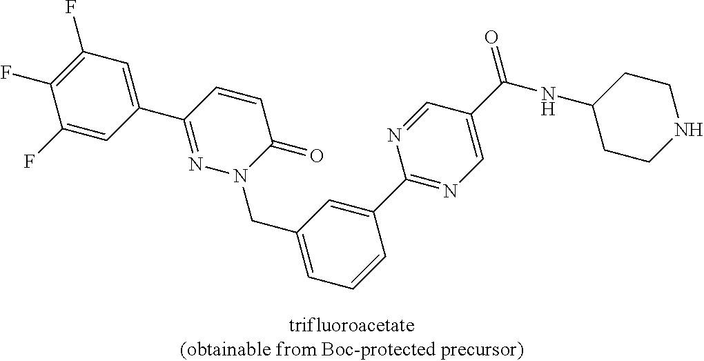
C1(F)=CC(C2=NN(CC3=CC=CC(C4=NC=C(C(NC5CCNCC5)=O)C=N4)=C3)C(=O)C=C2)=CC(F)=C1F
